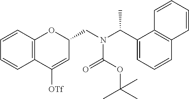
C1=CC2=C(C=C1)OC(CN(C(C1=CC=CC3=C1C=CC=C3)C)C(OC(C)(C)C)=O)C=C2[OTf]
